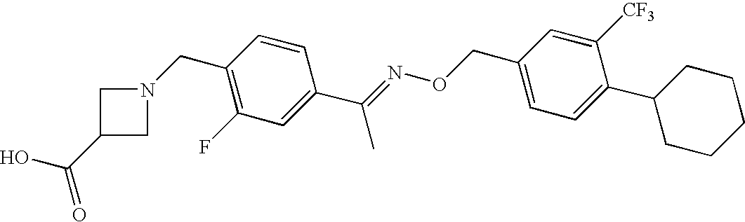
C1(CN2CC(C(O)=O)C2)=C(F)C=C(C(=NOCC2=CC=C(C3CCCCC3)C([CF3])=C2)C)C=C1
